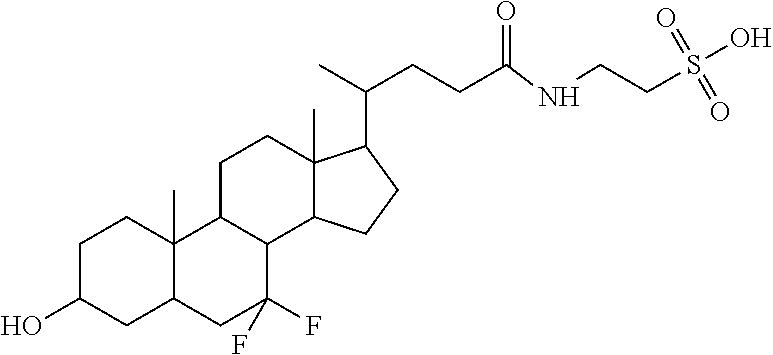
C1C(O)CC2C(C)(C1)C1C(C(F)(F)C2)C2C(C)(CC1)C(C(C)CCC(NCCS(O)(=O)=O)=O)CC2
